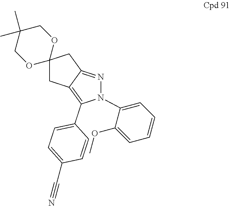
N1(C2=CC=CC=C2OC)N=C2C(=C1C1=CC=C(C#N)C=C1)CC1(C2)OCC(C)(C)CO1
